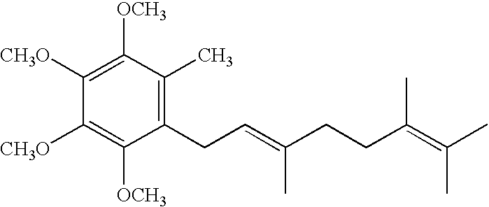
C1([OCH3])=C([CH3O])C([CH3O])=C([OCH3])C(CC=C(CCC(=C(C)C)C)C)=C1C
